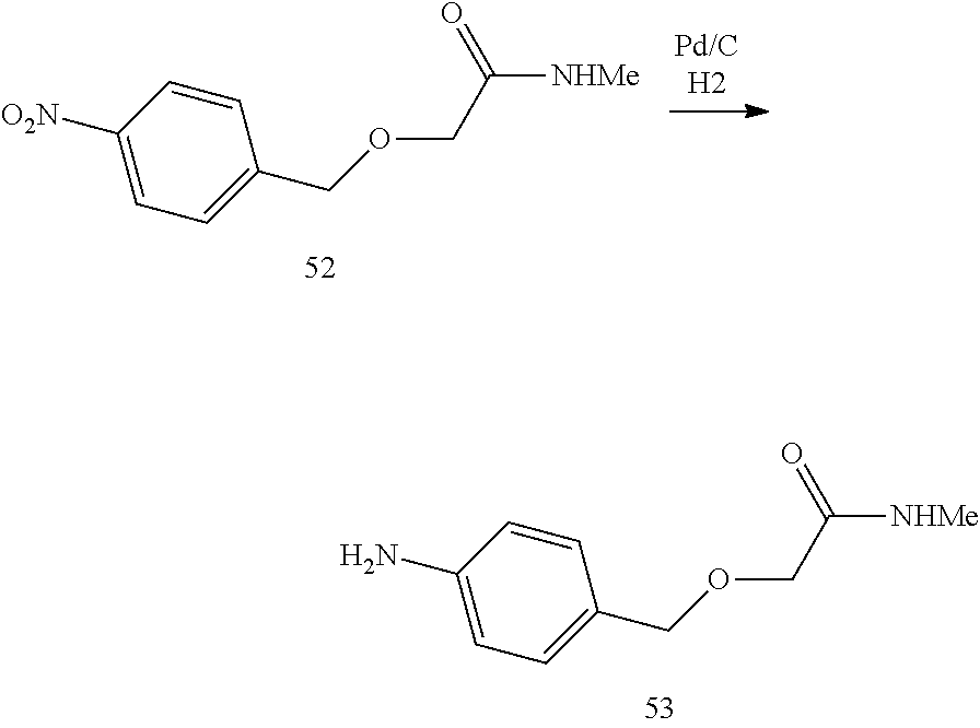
C1([O2N])=CC=C(COCC([NHMe])=O)C=C1.C1(N)=CC=C(COCC([NHMe])=O)C=C1
